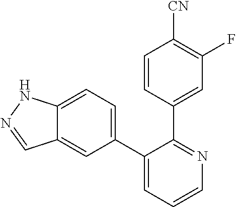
C12=CC=C(C3=CC=CN=C3C3=CC(F)=C([CN])C=C3)C=C1C=NN2
